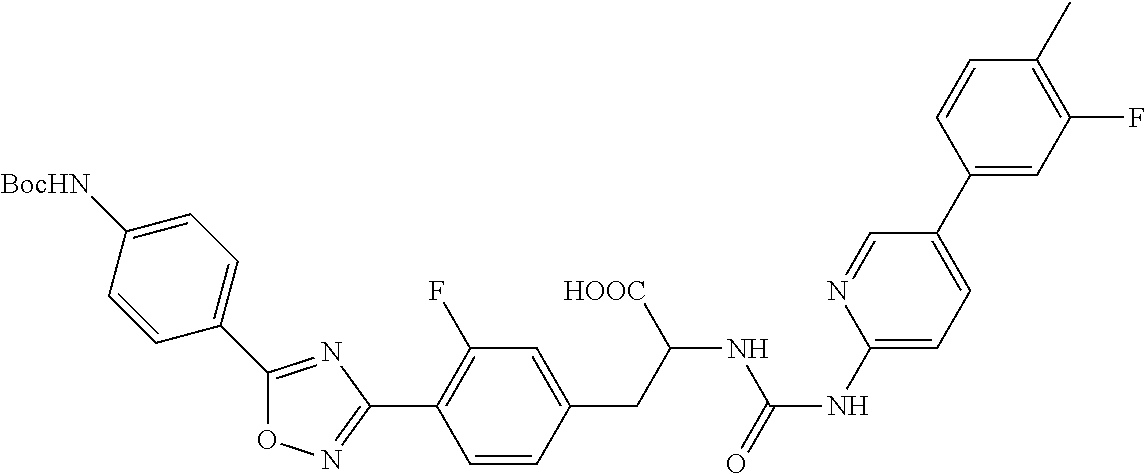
O1N=C(C2=C(F)C=C(CC(NC(NC3=CC=C(C4=CC(F)=C(C)C=C4)C=N3)=O)[HOOC])C=C2)N=C1C1=CC=C([BocHN])C=C1
